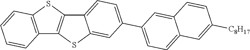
C12=C(SC3=C1SC1=CC(C4=CC=C5C(=C4)C=CC([C8H17])=C5)=CC=C31)C=CC=C2
